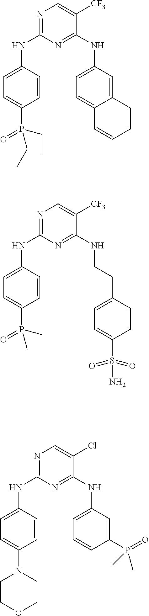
N1=C(NC2=CC=C(P(=O)(CC)CC)C=C2)N=C(NC2=CC=C3C(=C2)C=CC=C3)C([CF3])=C1.N1=C(NC2=CC=C(P(=O)(C)C)C=C2)N=C(NCCC2=CC=C(S(=O)(=O)N)C=C2)C([CF3])=C1.N1=C(NC2=CC=C(N3CCOCC3)C=C2)N=C(NC2=CC=CC(P(=O)(C)C)=C2)C(Cl)=C1
